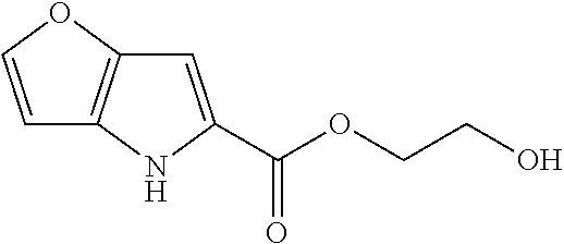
C1=C(C(OCCO)=O)NC2=C1OC=C2
